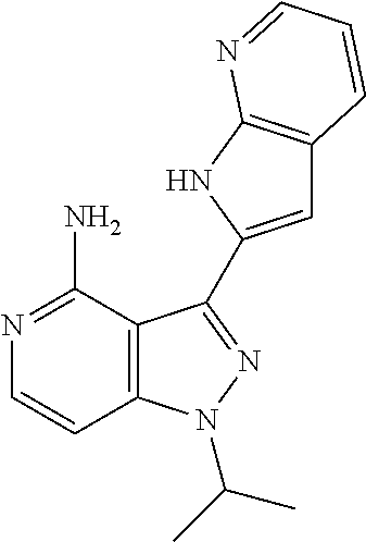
C12=C(N(C(C)C)N=C1C1=CC3=C(N1)N=CC=C3)C=CN=C2N
